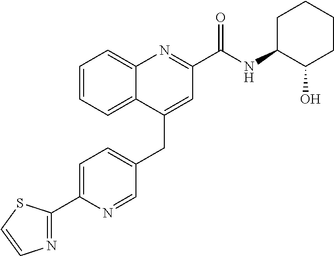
C1=C(C2=NC=CS2)N=CC(CC2=CC(C(NC3C(O)CCCC3)=O)=NC3=CC=CC=C23)=C1
